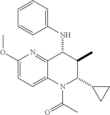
C1(OC)=CC=C2C(=N1)C(NC1=CC=CC=C1)C(C)C(C1CC1)N2C(=O)C
